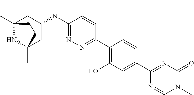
C12(C)NC(C)(CC(N(C3=NN=C(C4=C(O)C=C(C5=NC(=O)N(C)C=N5)C=C4)C=C3)C)C1)CC2
